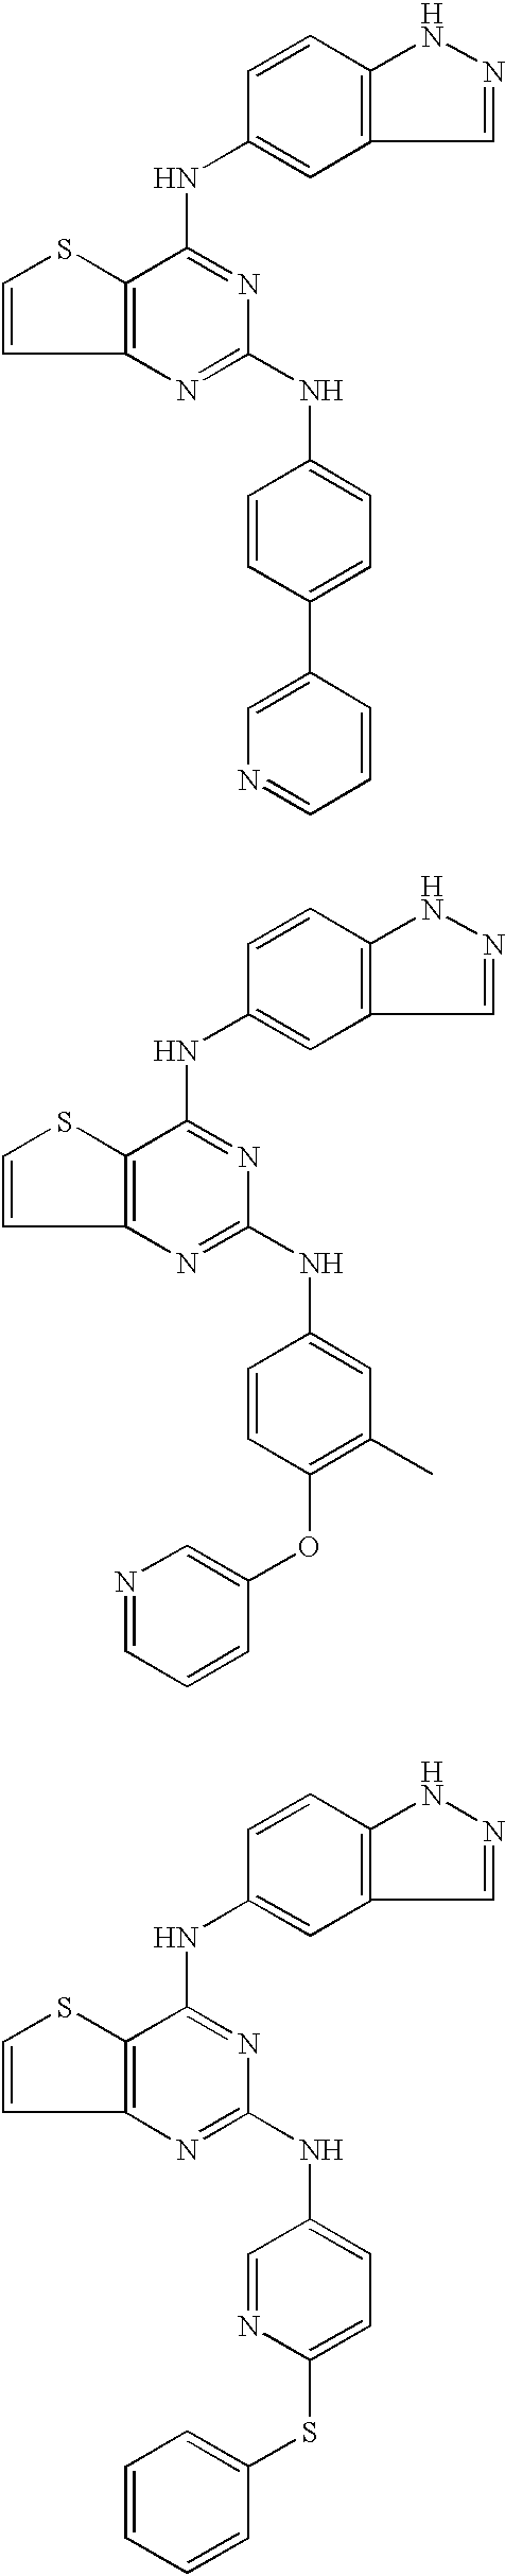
C12=C(N=C(NC3=CC=C(C4=CN=CC=C4)C=C3)N=C1NC1=CC3=C(C=C1)NN=C3)C=CS2.C12=C(N=C(NC3=CC(C)=C(OC4=CN=CC=C4)C=C3)N=C1NC1=CC3=C(C=C1)NN=C3)C=CS2.C12=C(N=C(NC3=CC=C(SC4=CC=CC=C4)N=C3)N=C1NC1=CC3=C(C=C1)NN=C3)C=CS2
